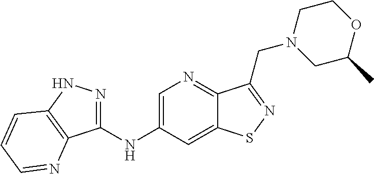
C1(NC2=CN=C3C(=C2)SN=C3CN2CC(C)OCC2)=NNC2=C1N=CC=C2
